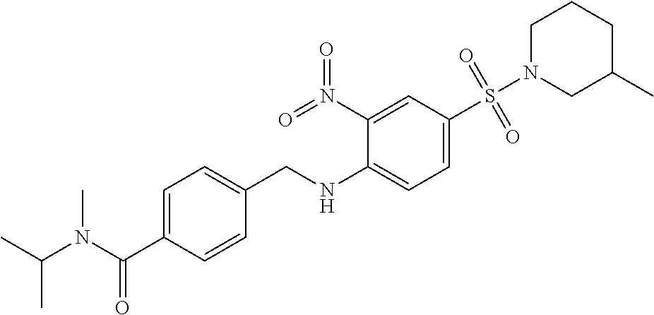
C1=C(C(=O)N(C)C(C)C)C=CC(CNC2=CC=C(S(N3CC(C)CCC3)(=O)=O)C=C2N(=O)=O)=C1
